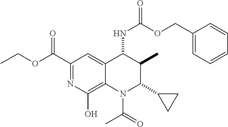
C1(C(=O)OCC)=NC(O)=C2C(=C1)C(NC(OCC1=CC=CC=C1)=O)C(C)C(C1CC1)N2C(C)=O
